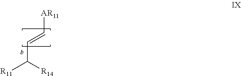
C(C([R14])[R11])=C[AR11]
